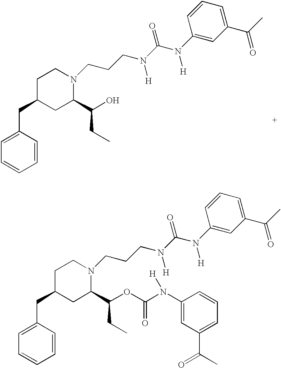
C1=CC(CC2CC(C(O)CC)N(CCCN(C(N(C3=CC(C(C)=O)=CC=C3)[H])=O)[H])CC2)=CC=C1.C1=CC(CC2CC(C(OC(N(C3=CC(C(C)=O)=CC=C3)[H])=O)CC)N(CCCN(C(N(C3=CC(C(C)=O)=CC=C3)[H])=O)[H])CC2)=CC=C1
